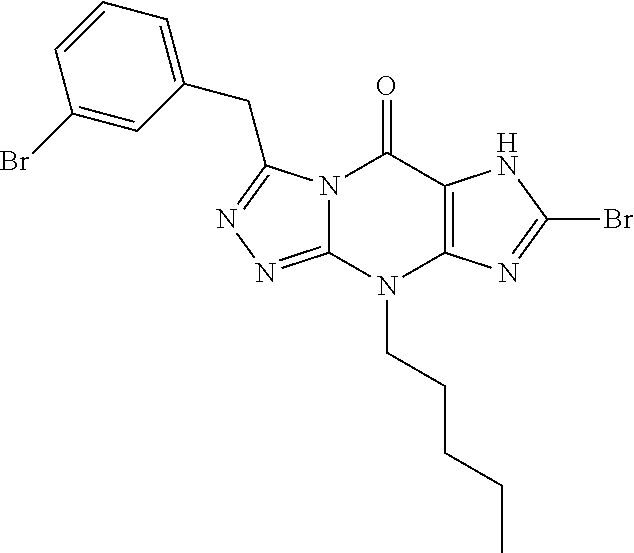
N12C(=NN=C1CC1=CC=CC(Br)=C1)N(CCCCC)C1=C(C2=O)NC(Br)=N1
